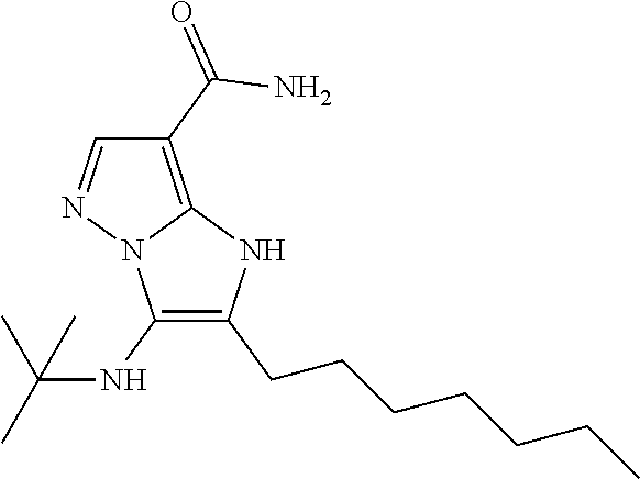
C1(NC(C)(C)C)=C(CCCCCCC)NC2=C(C(=O)N)C=NN12
